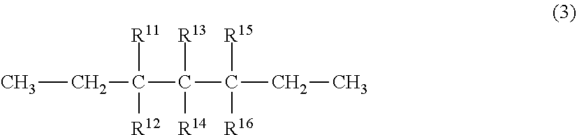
CCC(C(C(CC)([R15])[R16])([R13])[R14])([R11])[R12]
